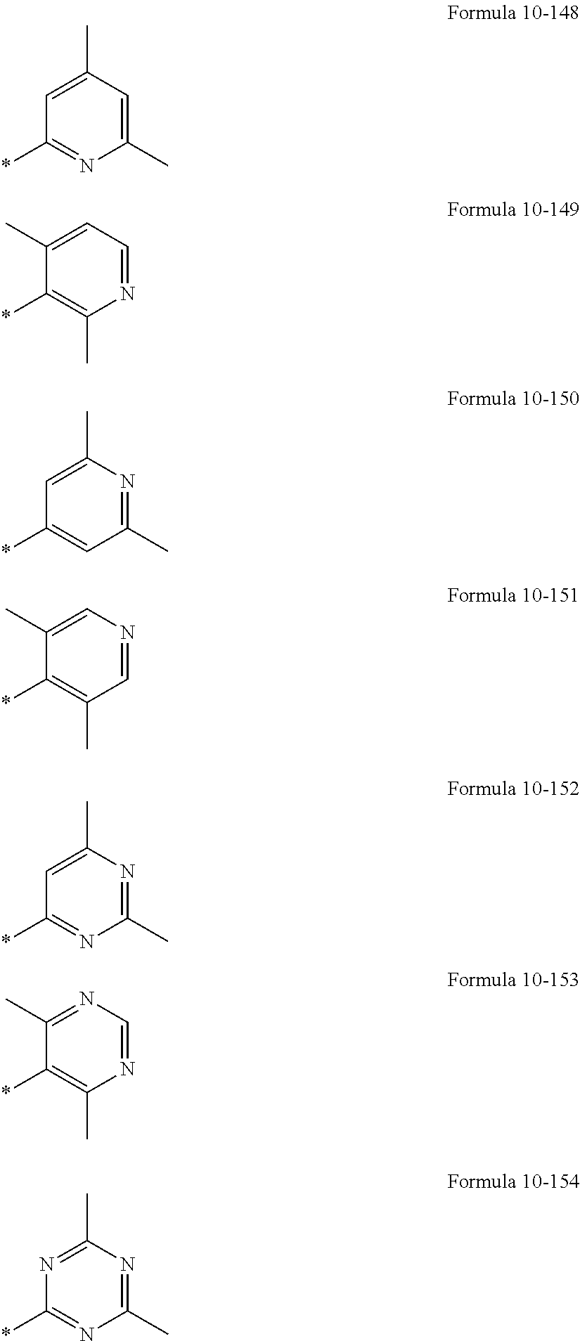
C1=C(C)C=C(C)N=C1*.C1(C)=CC=NC(C)=C1*.C1=C(C)N=C(C)C=C1*.C1(C)=CN=CC(C)=C1*.C1=C(C)N=C(C)N=C1*.C1(C)=NC=NC(C)=C1*.N1=C(C)N=C(C)N=C1*
